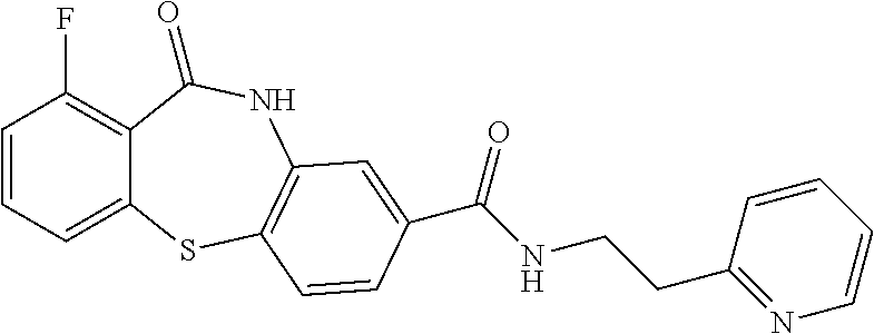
FC1=C2C(=CC=C1)SC1=C(NC2=O)C=C(C(NCCC2=NC=CC=C2)=O)C=C1
